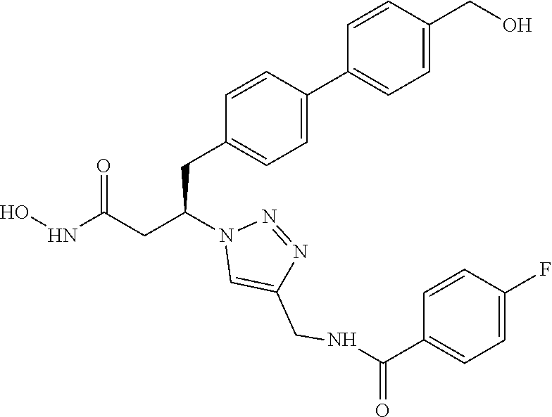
C1(CC(CC(NO)=O)N2C=C(CNC(C3=CC=C(F)C=C3)=O)N=N2)=CC=C(C2=CC=C(CO)C=C2)C=C1
